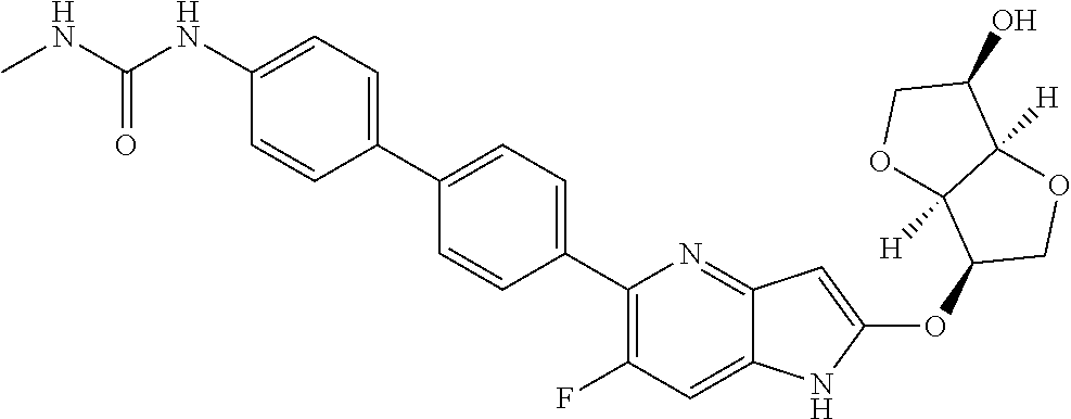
C1(C2=CC=C(C3=C(F)C=C4C(=N3)C=C(OC3COC5([H])C3([H])OCC5O)N4)C=C2)=CC=C(NC(NC)=O)C=C1
